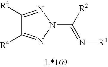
C1([R4])=NN(C([R2])=N[R1])N=C1[R4]
